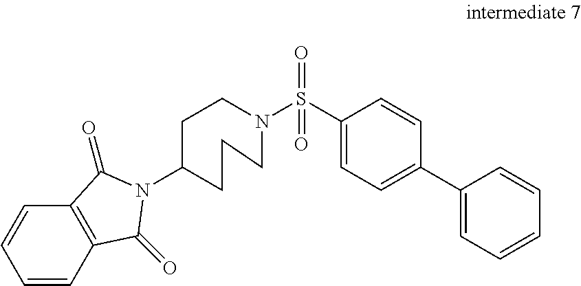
C12=C(C=CC=C1)C(=O)N(C1CCN(S(C3=CC=C(C4=CC=CC=C4)C=C3)(=O)=O)CCC1)C2=O
